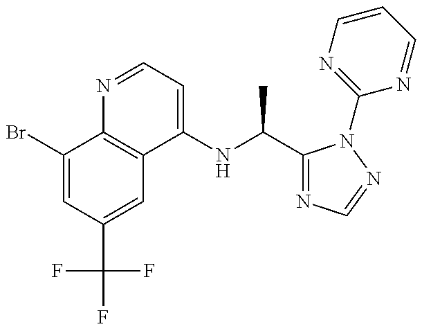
C1(Br)=CC(C(F)(F)F)=CC2=C1N=CC=C2NC(C1=NC=NN1C1=NC=CC=N1)C
